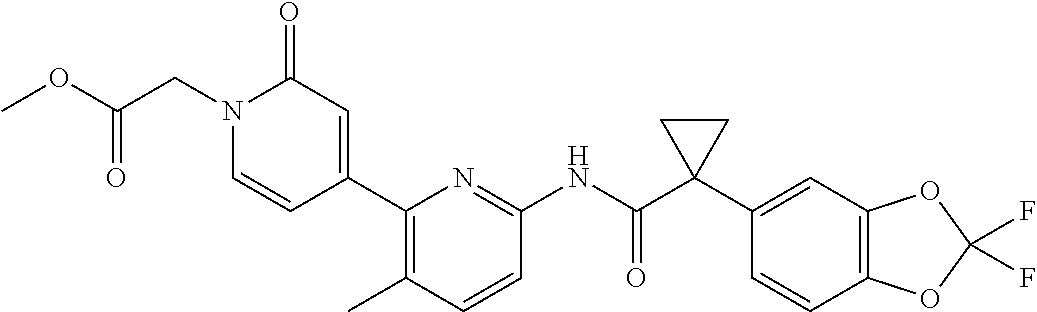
N1(CC(OC)=O)C=CC(C2=C(C)C=CC(NC(C3(C4=CC5=C(C=C4)OC(F)(F)O5)CC3)=O)=N2)=CC1=O
